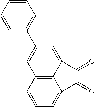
C12=C3C=CC=C1C(=O)C(=O)C2=CC(C1=CC=CC=C1)=C3
